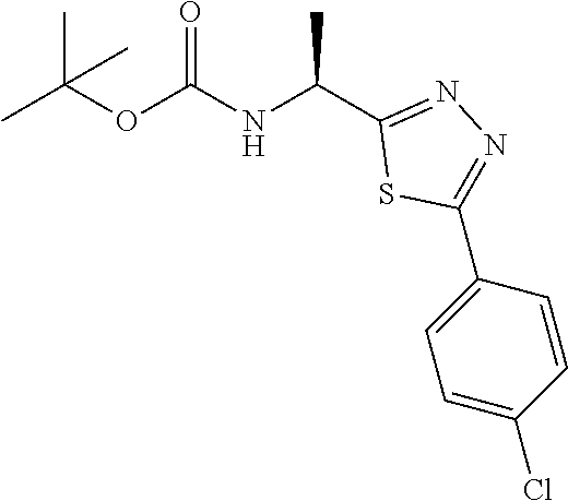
CC(OC(NC(C1=NN=C(C2=CC=C(Cl)C=C2)S1)C)=O)(C)C
